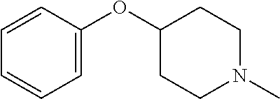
C1=C(OC2CCN(C)CC2)C=CC=C1
